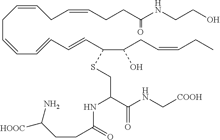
C(=CCCC(NCCO)=O)CC=CCC=CC=CC=CC(C(CC=CCC)O)SCC(C(NC[COOH])=O)NC(CCC([HOOC])N)=O
